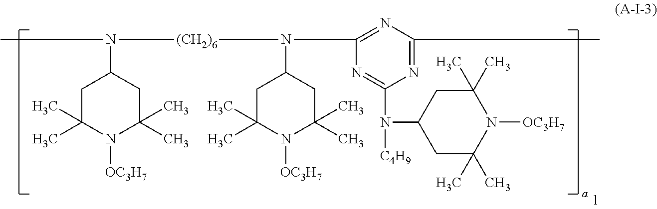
CN([(CH2)6]N(C1=NC(C)=NC(N([C4H9])C2CC(C)(C)N([OC3H7])C(C)(C)C2)=N1)C1CC(C)(C)N([OC3H7])C(C)(C)C1)C1CC(C)(C)N([OC3H7])C(C)(C)C1
